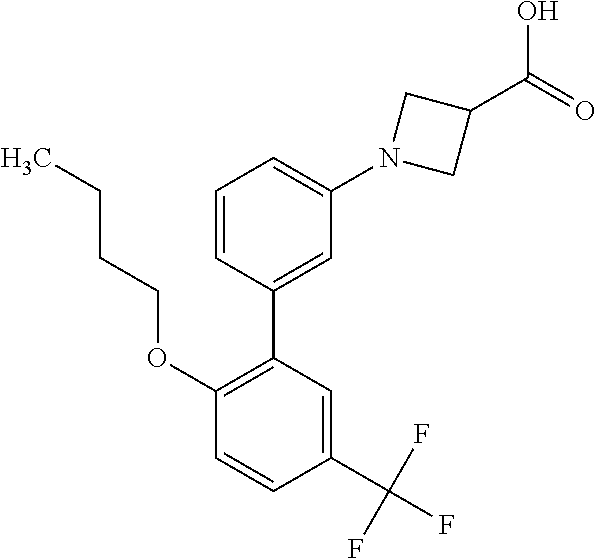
C1=CC(C2=C(OCCCC)C=CC(C(F)(F)F)=C2)=CC(N2CC(C(=O)O)C2)=C1
